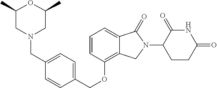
C(OC1=C2C(=CC=C1)C(=O)N(C1C(=O)NC(=O)CC1)C2)C1=CC=C(CN2CC(C)OC(C)C2)C=C1
